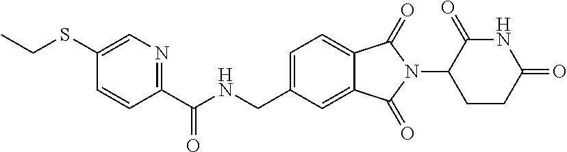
C1(SCC)=CN=C(C(NCC2=CC=C3C(=C2)C(=O)N(C2CCC(=O)NC2=O)C3=O)=O)C=C1
